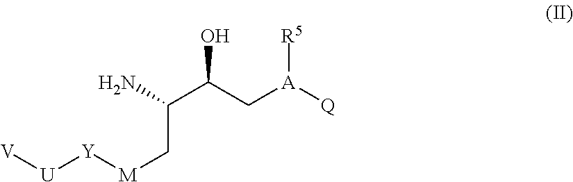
[V][U][Y][M]CC(C(C[A]([Q])[R5])O)N
